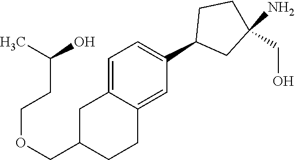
C1=C2C(=CC(C3CC(N)(CO)CC3)=C1)CCC(COCCC(C)O)C2
